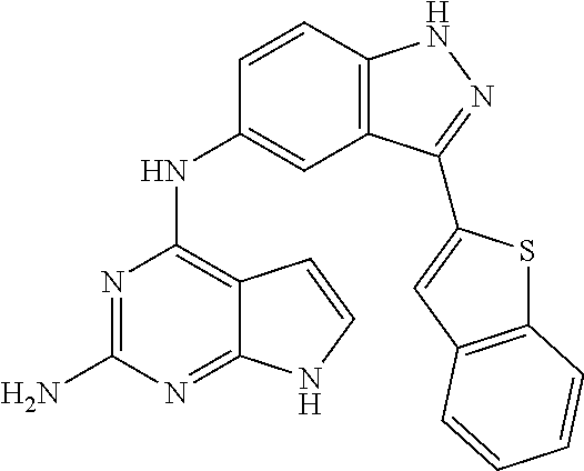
N1=C(N)N=C2C(=C1NC1=CC3=C(C=C1)NN=C3C1=CC3=C(S1)C=CC=C3)C=CN2
